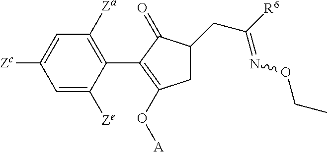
C1=C([Zc])C=C([Ze])C(C2=C(O[A])CC(CC([R6])=NOCC)C2=O)=C1[Za]
